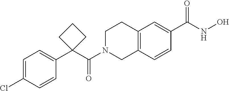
C(=O)(N1CC2=C(CC1)C=C(C(NO)=O)C=C2)C1(C2=CC=C(Cl)C=C2)CCC1
